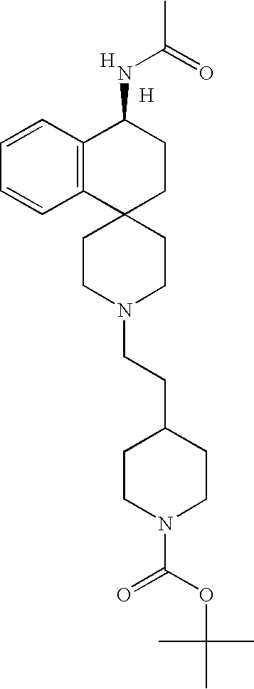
C1CN(CCC2CCN(C(OC(C)(C)C)=O)CC2)CCC12CCC(NC(=O)C)C1=C2C=CC=C1.[H].[H]
